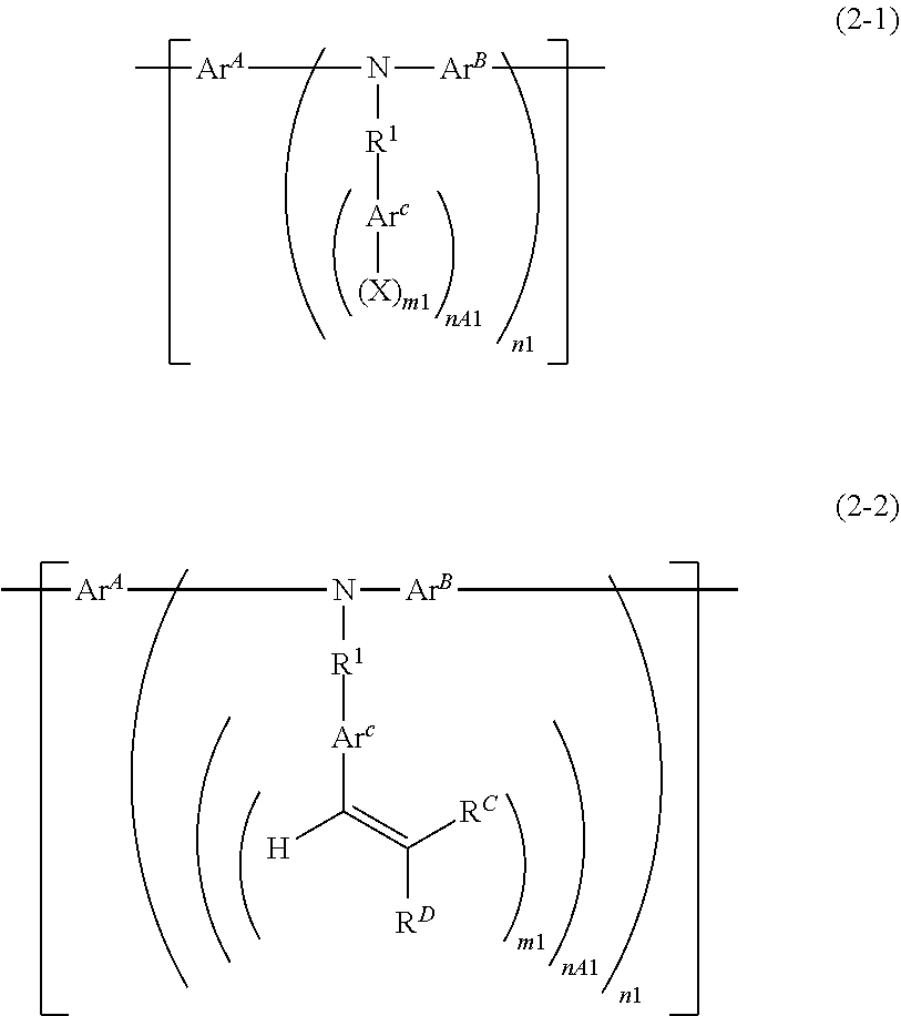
C[ArA]N([ArB]C)[R1][Arc][(X)m1].C[ArA]N([ArB]C)[R1][Arc]C([H])=C([RC])[RD]
